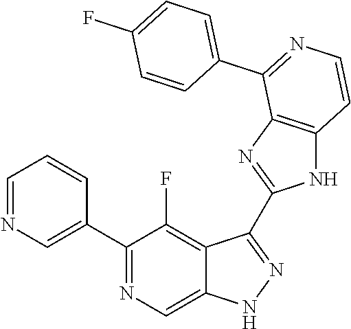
C1=NC=C(C2=NC=C3C(=C2F)C(C2=NC4=C(N2)C=CN=C4C2=CC=C(F)C=C2)=NN3)C=C1
